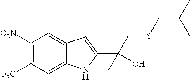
C1([O2N])=C([F3C])C=C2C(=C1)C=C(C(CSCC(C)C)(C)O)N2
